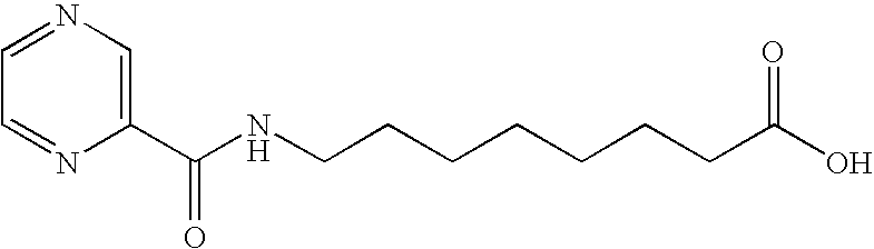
N1=CC=NC(C(=O)NCCCCCCCC(=O)O)=C1
